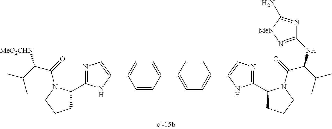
C1C(C2=NC=C(C3=CC=C(C4=CC=C(C5=CN=C(C6CCCN6C(C(C(C)C)NC6=N[MeN]C(N)=N6)=O)N5)C=C4)C=C3)N2)N(C(C(C(C)C)[MeO2CHN])=O)CC1
